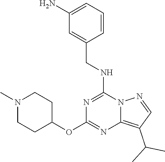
C1(N)=CC=CC(CNC2=NC(OC3CCN(C)CC3)=NC3=C(C(C)C)C=NN23)=C1
